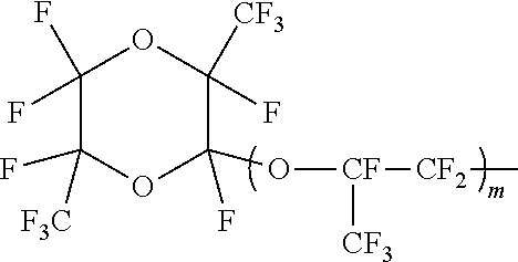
C1(F)(F)C(F)([F3C])OC(O[CF]([CF2]C)[CF3])(F)C(F)([CF3])O1
